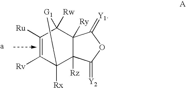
C1([Rv])=C([Ru])C2([Rw])C3([Ry])C([Rz])(C1([Rx])[G1]2)C(=[Y2])OC3=[Y1]
